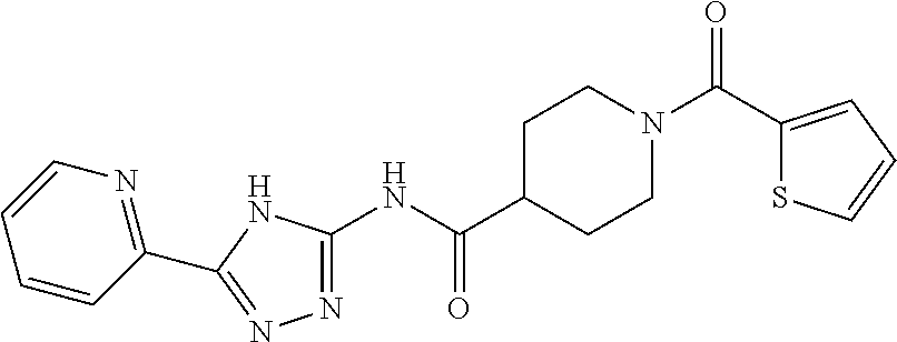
C1(C(NC2=NN=C(C3=NC=CC=C3)N2)=O)CCN(C(C2=CC=CS2)=O)CC1
